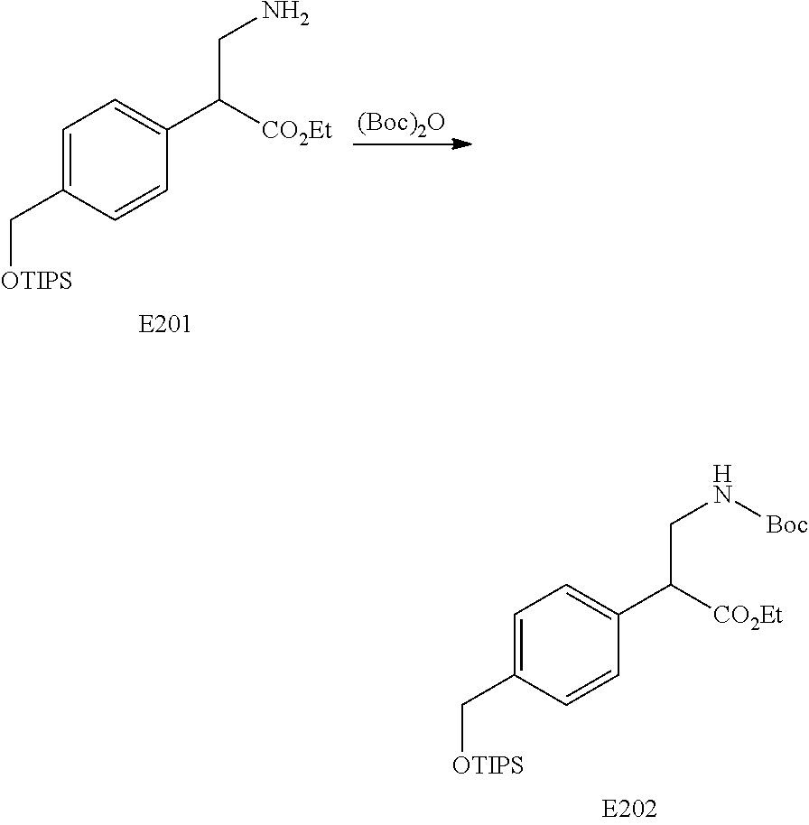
C1=C(C[OTIPS])C=CC(C([CO2Et])CN)=C1.[(Boc)2O].C1=C(C[OTIPS])C=CC(C([CO2Et])CN[Boc])=C1
